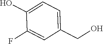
C1(CO)=CC=C(O)C(F)=C1
